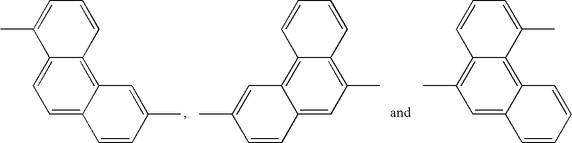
CC1=CC=CC2=C3C(=CC=C12)C=CC(C)=C3.C1=CC=CC2=C3C(=CC(C)=C12)C=CC(C)=C3.C1=CC=C(C)C2=C3C(=CC(C)=C12)C=CC=C3
